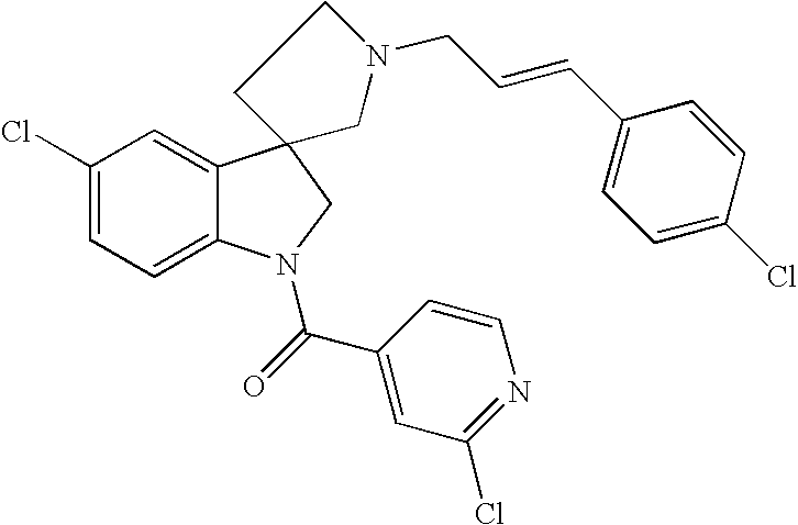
C1(Cl)=CC=C2C(=C1)C1(CN2C(=O)C2=CC(Cl)=NC=C2)CCN(CC=CC2=CC=C(Cl)C=C2)C1
